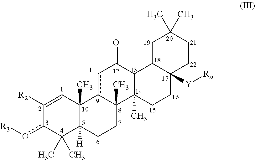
C1([R2])=CC2(C)C([H])(C(C)(C)c1o[R3])CCC1(C)c2cC(=O)C2C1(C)CCC1([Y][Ra])C2CC(C)(C)CC1
